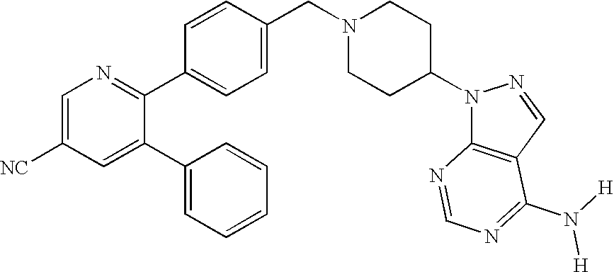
C1=C([NC])C=C(C2=CC=CC=C2)C(C2=CC=C(CN3CCC(N4C5=C(C=N4)C(N([H])[H])=NC=N5)CC3)C=C2)=N1
